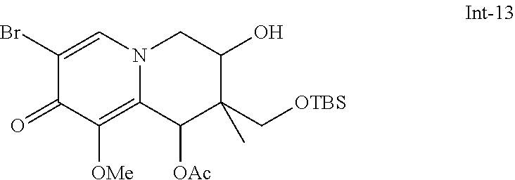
C1(Br)=CN2C(=C([OMe])C1=O)C([OAc])C(C[OTBS])(C)C(O)C2
